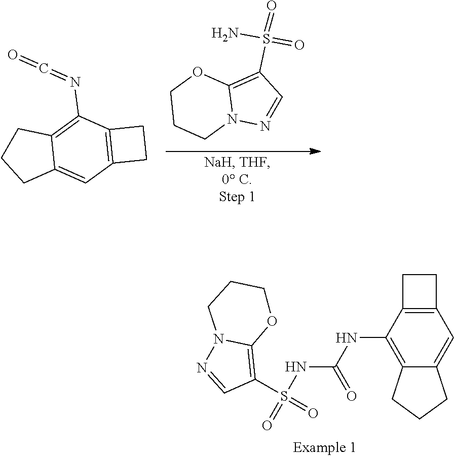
C1CCN2C(=C(S(=O)(=O)N)C=N2)O1.C1CC2=CC3=C(C(N=C=O)=C2C1)CC3.C1(NC(=O)NS(=O)(C2=C3N(N=C2)CCCO3)=O)=C2CCCC2=CC2=C1CC2
